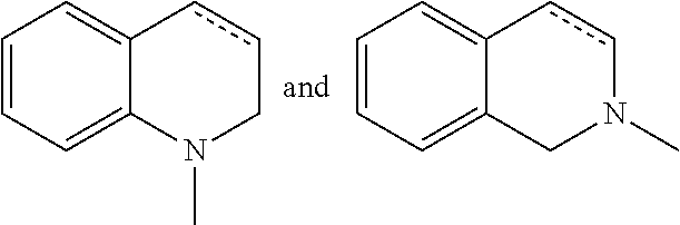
C1=CC=C2C(=C1)ccCN2C.C1=CC=C2C(=C1)ccN(C)C2
